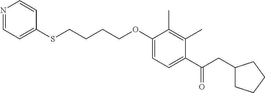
N1=CC=C(SCCCCOC2=CC=C(C(CC3CCCC3)=O)C(C)=C2C)C=C1
